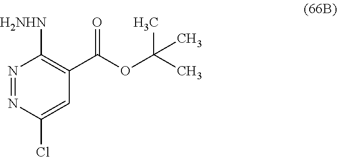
N1=NC(Cl)=CC(C(OC(C)(C)C)=O)=C1[H2NHN]
